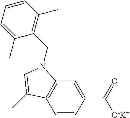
C1(C([O-K+])=O)=CC2=C(C=C1)C(C)=CN2CC1=C(C)C=CC=C1C
